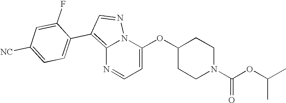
C12=C(C3=CC=C([NC])C=C3F)C=NN1C(OC1CCN(C(OC(C)C)=O)CC1)=CC=N2
